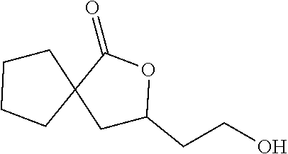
C1C(CCO)OC(=O)C12CCCC2
